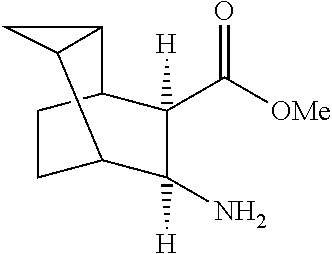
C1([H])(N)C([H])(C([OMe])=O)C2CCC1C1C2C1
